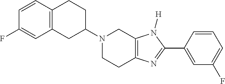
C12=C(C=CC(F)=C1)CCC(N1CCC3=C(C1)N([H])C(C1=CC(F)=CC=C1)=N3)C2
